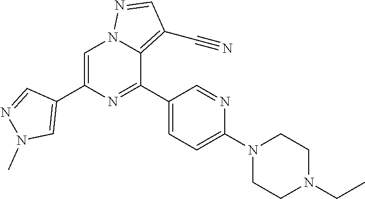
C1=C(C2=CN(C)N=C2)N=C(C2=CC=C(N3CCN(CC)CC3)N=C2)C2=C(C#N)C=NN12
